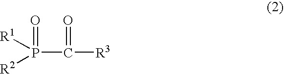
P(C(=O)[R3])(=O)([R1])[R2]
